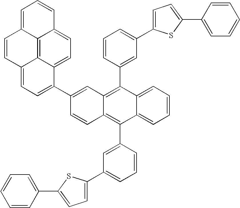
C1(C2=CC=C3C4=C5C(=CC=C24)C=CC=C5C=C3)=CC2=C(C3=CC(C4=CC=C(C5=CC=CC=C5)S4)=CC=C3)C3=CC=CC=C3C(C3=CC(C4=CC=C(C5=CC=CC=C5)S4)=CC=C3)=C2C=C1
